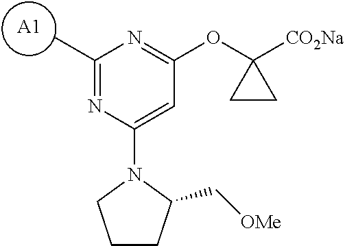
C1(C)=NC(N2C(C[OMe])CCC2)=CC(OC2([CO2Na])CC2)=N1.[A1]
